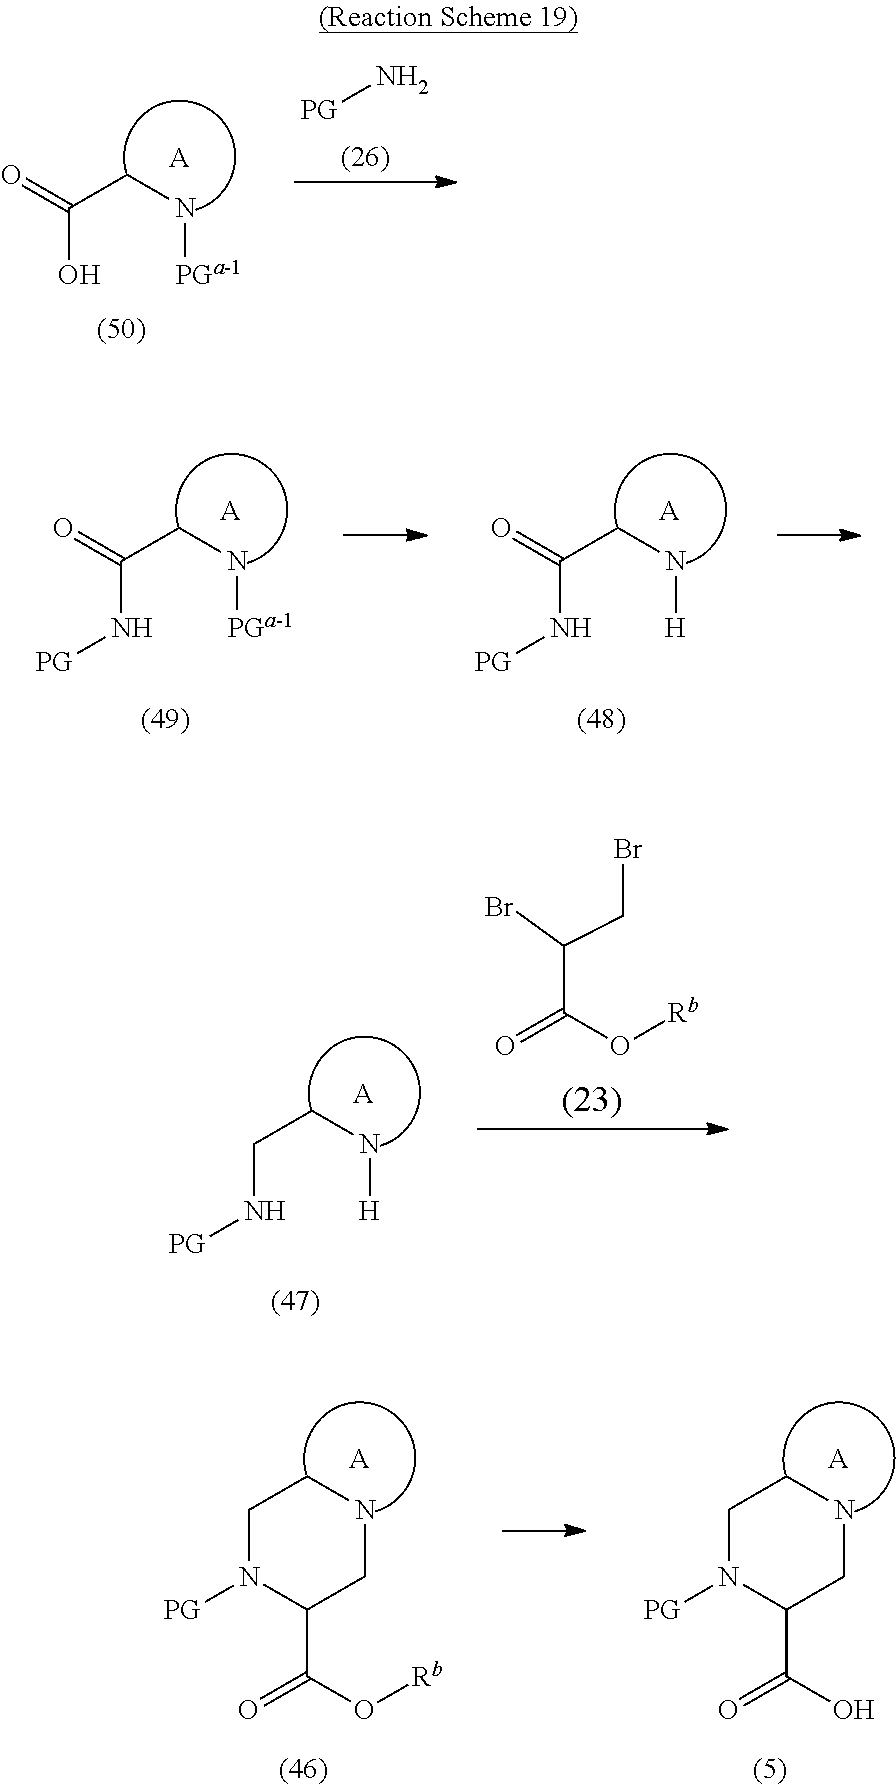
OC(=O)CN[PGa-1].[A].[PG]N.N(C(CN[PGa-1])=O)[PG].[A].[A].N(C(CN[H])=O)[PG].[A].N(CCN[H])[PG].C(C(Br)CBr)(O[Rb])=O.C1CNCC(C(O)=O)N1[PG].[A].C1CNCC(C(O[Rb])=O)N1[PG].[A]
